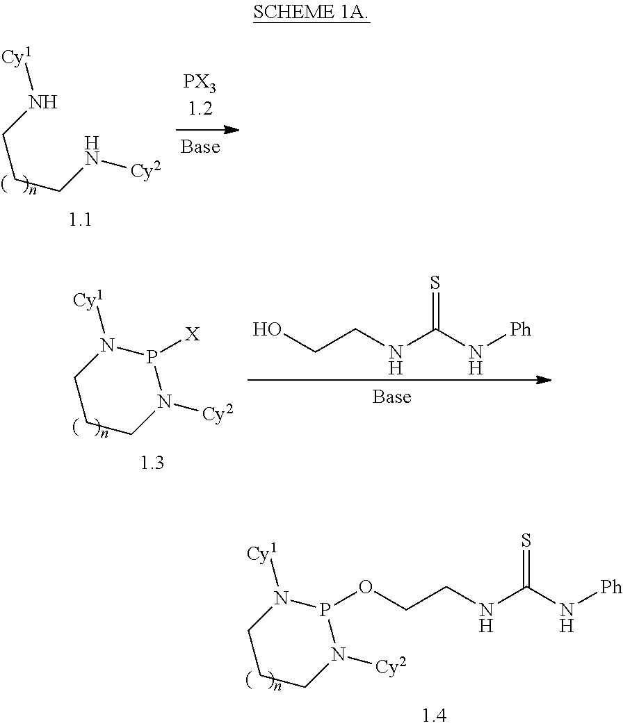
[Cy1]NCCCN[Cy2].[Cy1]N1CCCN([Cy2])P1[X].S=C(NCCO)N[Ph].[Cy1]N1CCCN([Cy2])P1OCCNC(=S)N[Ph]
